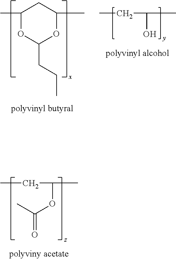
C1(C)OC(CCC)OC(C)C1.CCC(C)O.CCC(C)OC(C)=O
